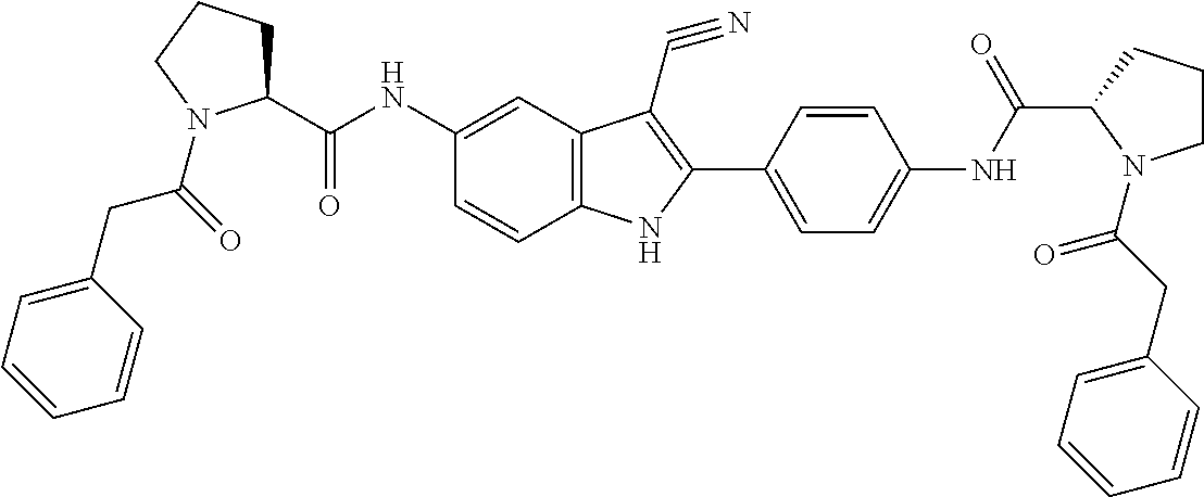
C1(NC(C2CCCN2C(=O)CC2=CC=CC=C2)=O)=CC2=C(C=C1)NC(C1=CC=C(NC(C3N(C(CC4=CC=CC=C4)=O)CCC3)=O)C=C1)=C2C#N
